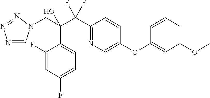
N1=CN(CC(C(C2=NC=C(OC3=CC(OC)=CC=C3)C=C2)(F)F)(O)C2=CC=C(F)C=C2F)N=N1
